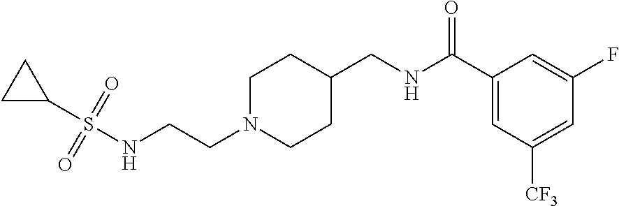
S(NCCN1CCC(CNC(C2=CC([CF3])=CC(F)=C2)=O)CC1)(=O)(=O)C1CC1
